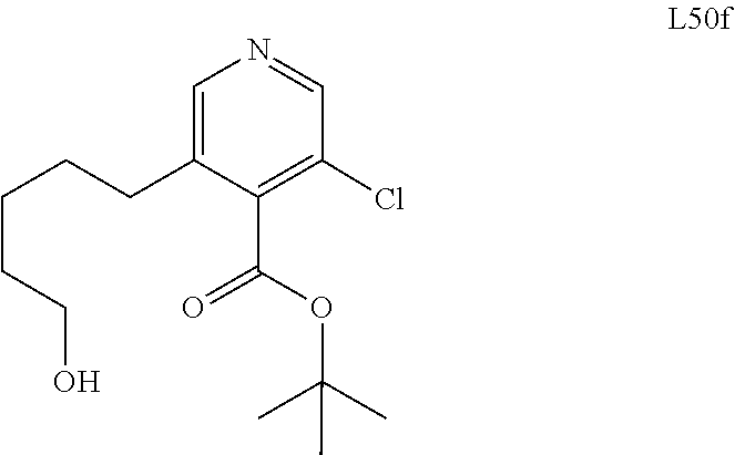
C1=NC=C(CCCCCO)C(C(OC(C)(C)C)=O)=C1Cl
